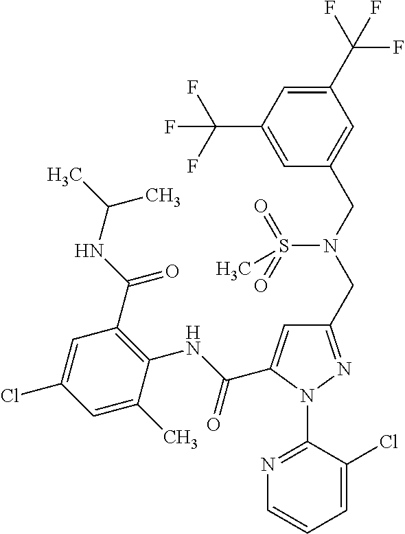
C(C1=CC(CN(CC2=CC(C(F)(F)F)=CC(C(F)(F)F)=C2)S(=O)(=O)C)=NN1C1=NC=CC=C1Cl)(NC1=C(C(NC(C)C)=O)C=C(Cl)C=C1C)=O
